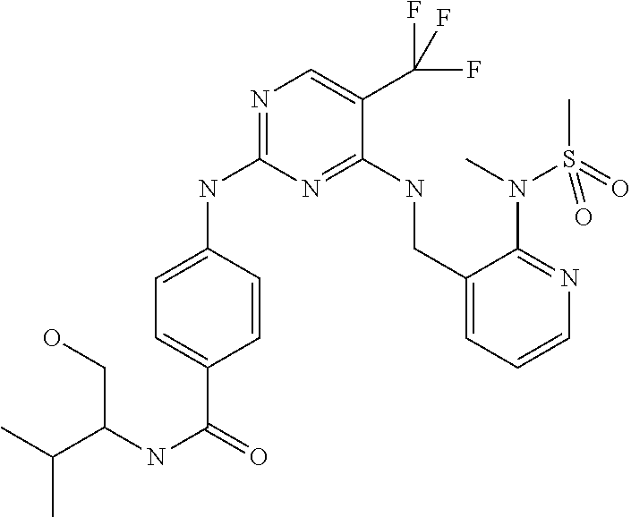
C1=C(NC2=NC=C(C(F)(F)F)C(NCC3=CC=CN=C3N(C)S(C)(=O)=O)=N2)C=CC(C(=O)NC(CO)C(C)C)=C1
